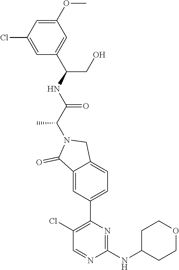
C1(OC)=CC(Cl)=CC(C(NC(C(N2C(=O)C3=CC(C4=C(Cl)C=NC(NC5CCOCC5)=N4)=CC=C3C2)C)=O)CO)=C1
